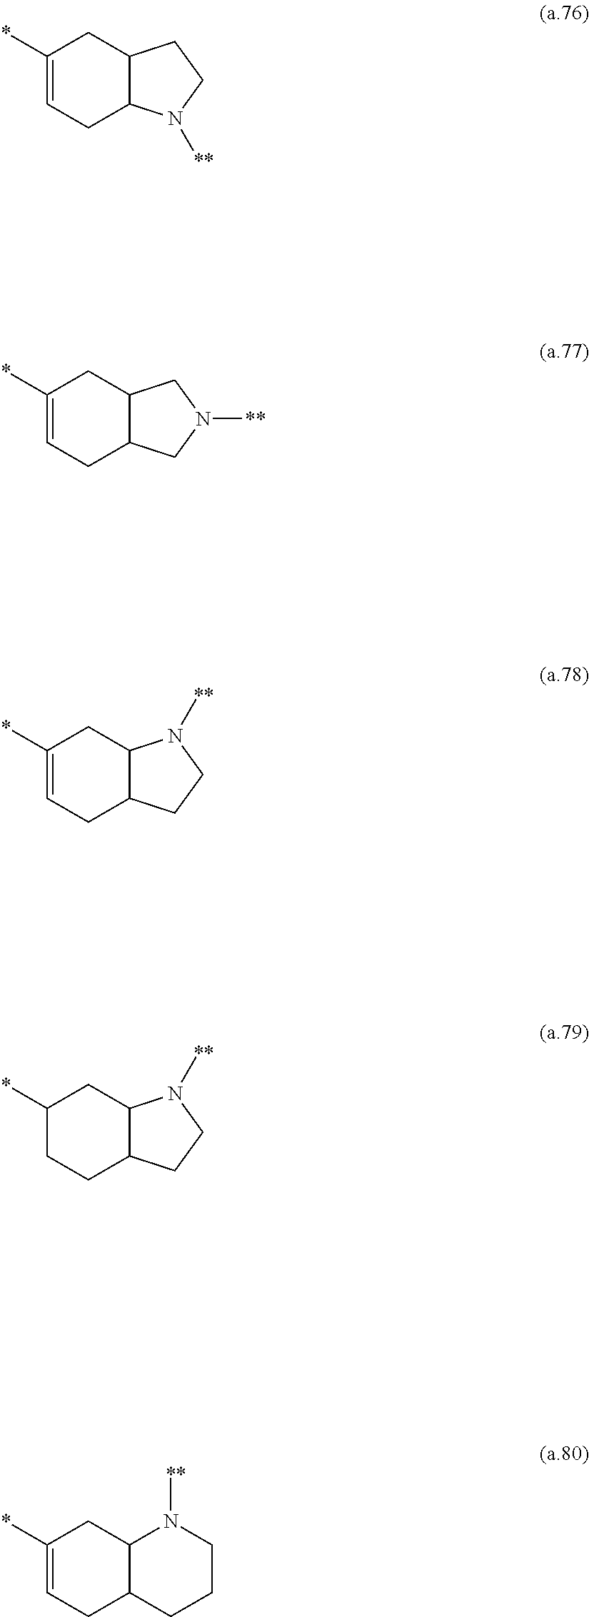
C1(*)=CCC2C(C1)CCN2[**].C1(*)=CCC2C(C1)CN([**])C2.C1(*)=CCC2C(C1)N([**])CC2.C1(*)CCC2C(C1)N([**])CC2.C1(*)=CCC2C(C1)N([**])CCC2
